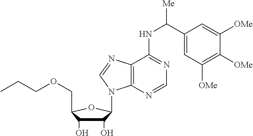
C1(O)C(O)C(COCCC)OC1N1C2=C(N=C1)C(NC([Me])C1=CC([OMe])=C([OMe])C([OMe])=C1)=NC=N2
